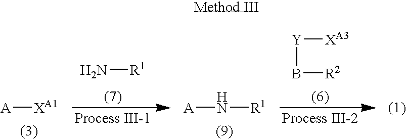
[A][XA1].N[R1].[Y](B[R2])[XA3].[A]N[R1]
